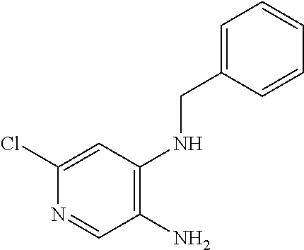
C1(N)=C(NCC2=CC=CC=C2)C=C(Cl)N=C1
